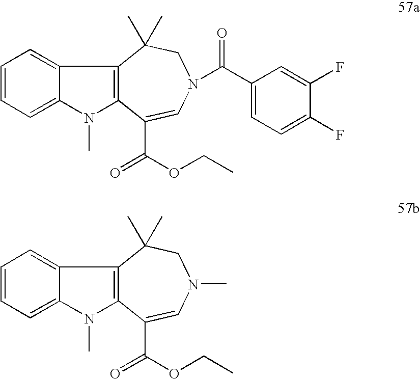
C1=CC=C2C(=C1)C1=C(N2C)C(C(OCC)=O)=CN(C(C2=CC=C(F)C(F)=C2)=O)CC1(C)C.C1=CC=C2C(=C1)C1=C(N2C)C(C(OCC)=O)=CN(C)CC1(C)C
